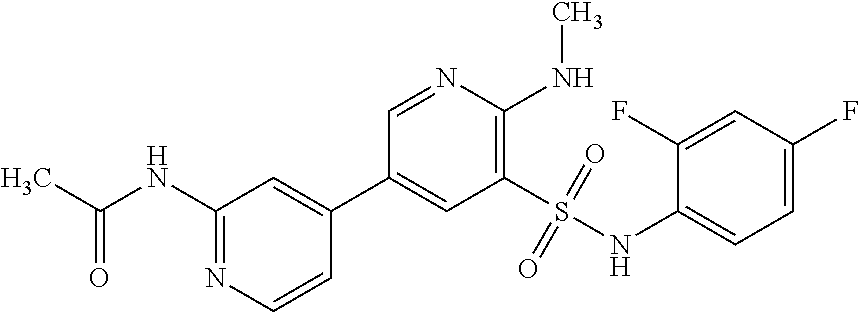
C1(NC(C)=O)=NC=CC(C2=CC(S(NC3=CC=C(F)C=C3F)(=O)=O)=C(NC)N=C2)=C1
